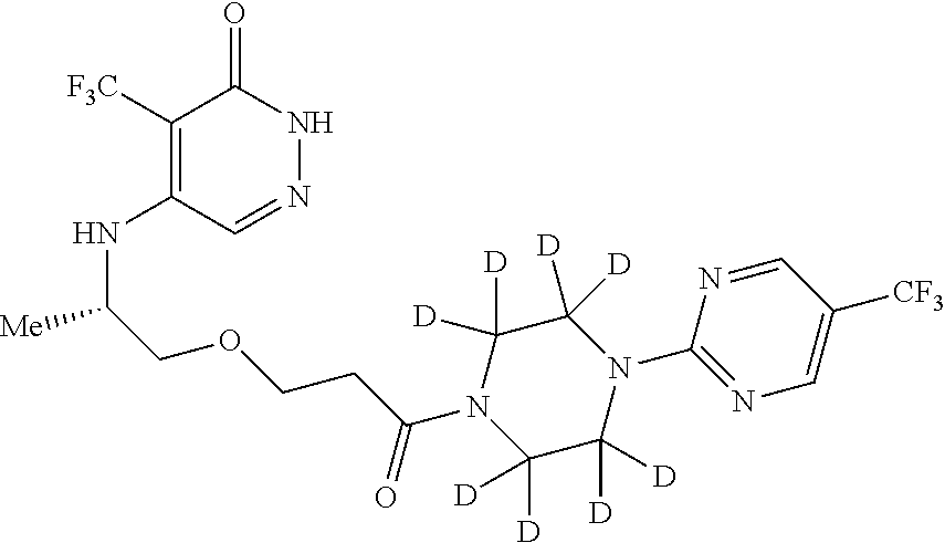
C1([F3C])=C(NC([Me])COCCC(N2C([D])([D])C([D])([D])N(C3=NC=C([CF3])C=N3)C([D])([D])C2([D])[D])=O)C=NNC1=O
